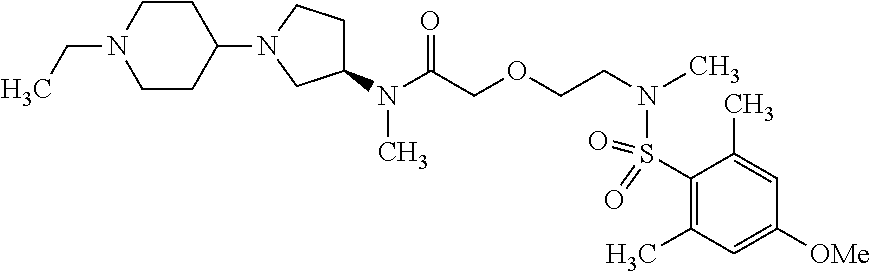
N(C(COCCN(S(C1=C(C)C=C([OMe])C=C1C)(=O)=O)C)=O)(C)C1CCN(C2CCN(CC)CC2)C1
